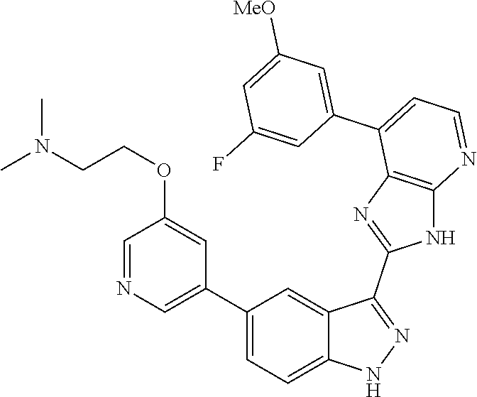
C1(C2=CC=C3C(=C2)C(C2=NC4=C(N2)N=CC=C4C2=CC([MeO])=CC(F)=C2)=NN3)=CN=CC(OCCN(C)C)=C1
